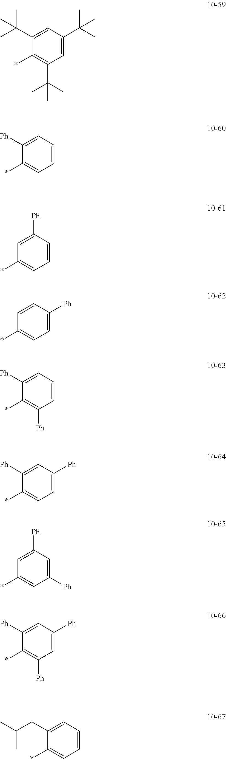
C1(C(C)(C)C)=CC(C(C)(C)C)=CC(C(C)(C)C)=C1*.C1([Ph])=CC=CC=C1*.C1=C([Ph])C=CC=C1*.C1=CC([Ph])=CC=C1*.C1([Ph])=CC=CC([Ph])=C1*.C1([Ph])=CC([Ph])=CC=C1*.C1=C([Ph])C=C([Ph])C=C1*.C1([Ph])=CC([Ph])=CC([Ph])=C1*.C1(CC(C)C)=CC=CC=C1*
